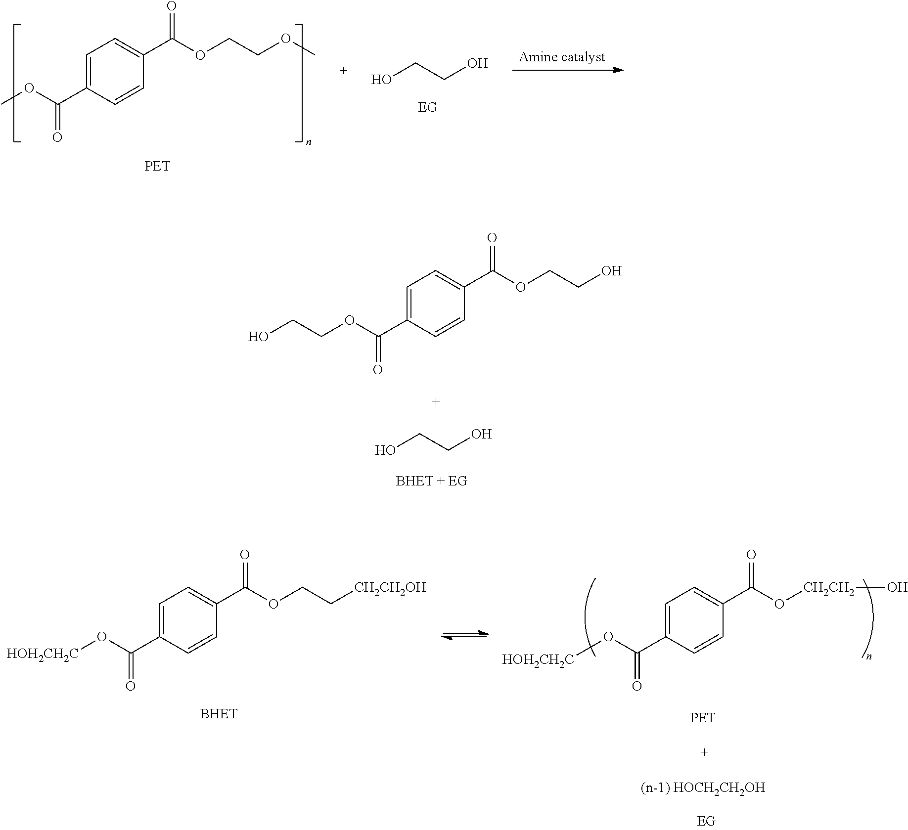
C1=C(C(OCCO)=O)C=CC(C(OCCO)=O)=C1.OCCO.C1=C(C(OC)=O)C=CC(C(OCCOC)=O)=C1.OCCO.C1=C(C(O[HOH2CH2C])=O)C=CC(C(OCC[CH2CH2OH])=O)=C1.C1=C(C(O[HOH2CH2C])=O)C=CC(C(O[CH2CH2]O)=O)=C1
